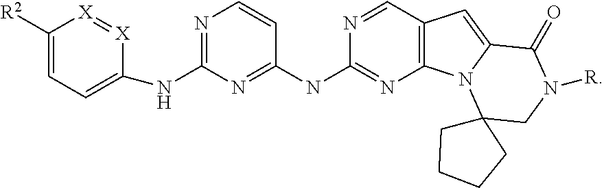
C12=C(C=NC(NC3=NC(NC4=CC=C([R2])[X]=[X]4)=NC=C3)=N1)C=C1N2C2(CN([R])C1=O)CCCC2
